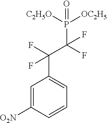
C1=C([O2N])C=CC=C1C(F)(C(F)(P(=O)([C2H5O])[OC2H5])F)F
